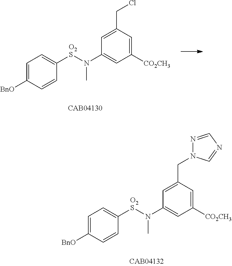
C1=C([BnO])C=CC([O2S]N(C2=CC([CO2CH3])=CC(CCl)=C2)C)=C1.C1=C([BnO])C=CC([O2S]N(C2=CC([CO2CH3])=CC(CN3N=CN=C3)=C2)C)=C1
